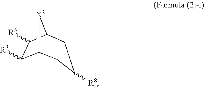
C12C([R3])C([R3])C([X3]1)CC([R8])C2
